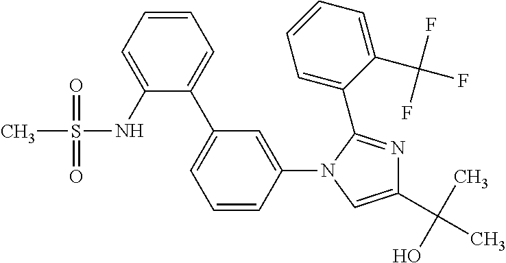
C1(NS(=O)(=O)C)=CC=CC=C1C1=CC=CC(N2C=C(C(C)(O)C)N=C2C2=CC=CC=C2C(F)(F)F)=C1
